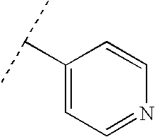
C(C)(C)C1=CC=NC=C1
